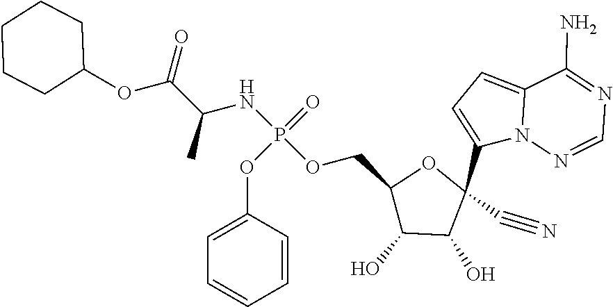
O(C1=CC=CC=C1)P(=O)(OCC1C(O)C(O)C(C2=CC=C3N2N=CN=C3N)(C#N)O1)NC(C(=O)OC1CCCCC1)C
